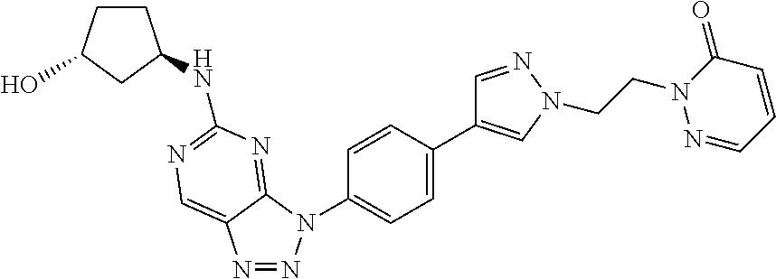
N1=NN(C2=CC=C(C3=CN(CCN4N=CC=CC4=O)N=C3)C=C2)C2=NC(NC3CCC(O)C3)=NC=C12
